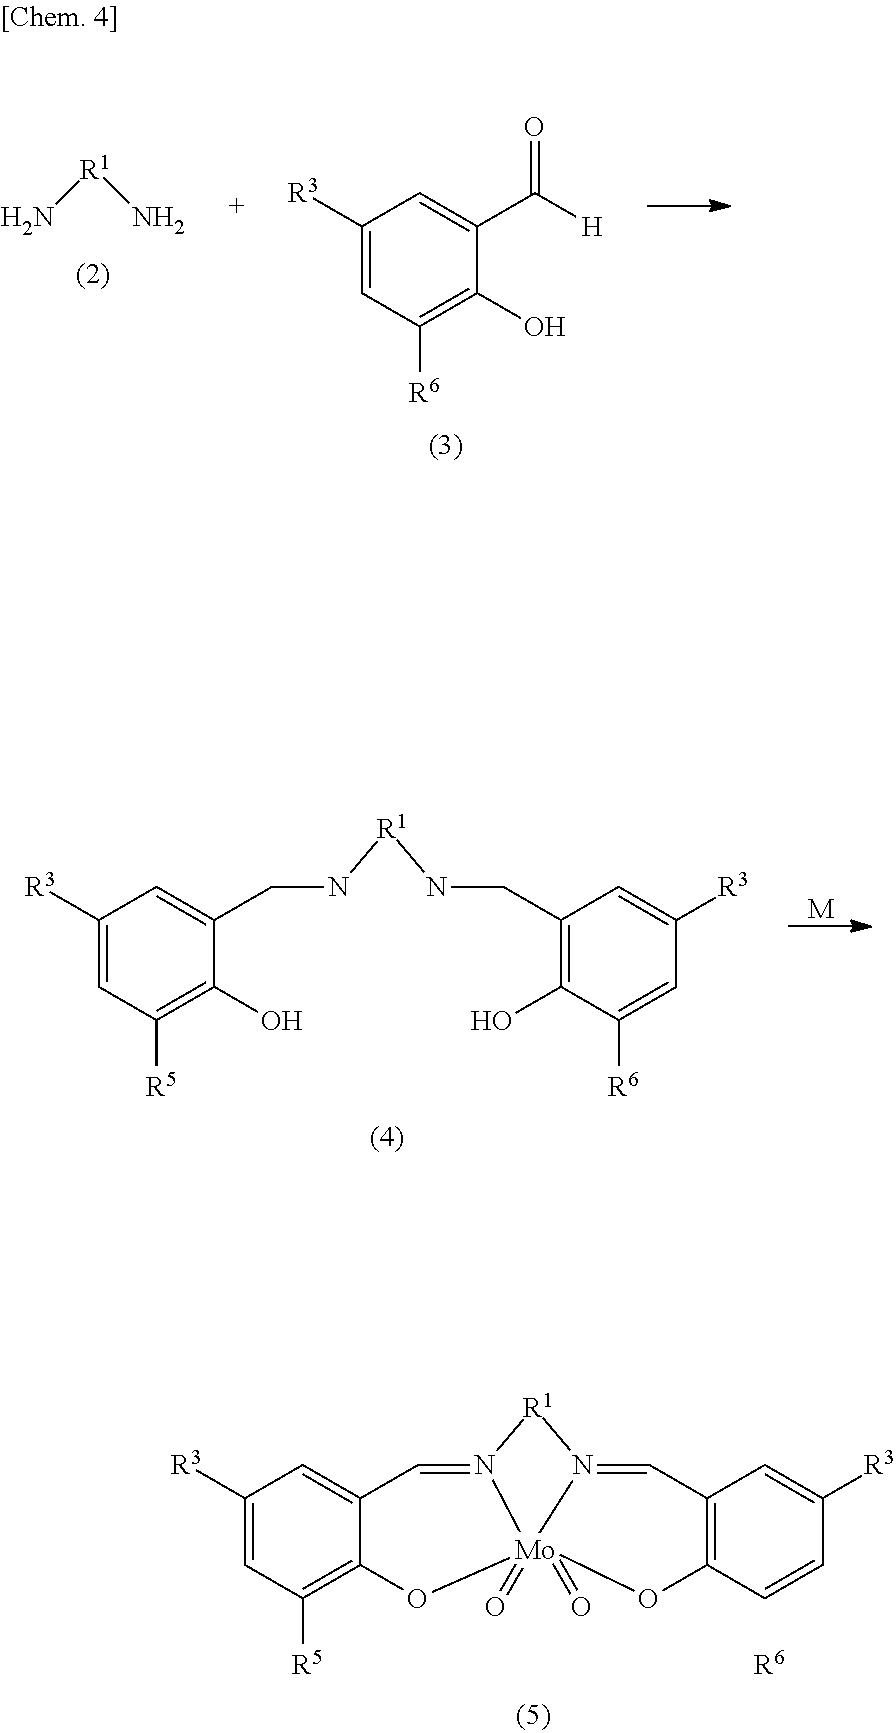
[R1](N)N.C1([R3])=CC([R6])=C(O)C(C(=O)[H])=C1.C1([R3])=CC([R5])=C(O)C(CN[R1]NCC2=C(O)C([R6])=CC([R3])=C2)=C1.[M].C1([R3])=CC([R5])=C2C(=C1)C=N1[R1]N3=CC4=C(C=CC([R3])=C4)O[Mo]13(=O)(=O)O2.[R6]
